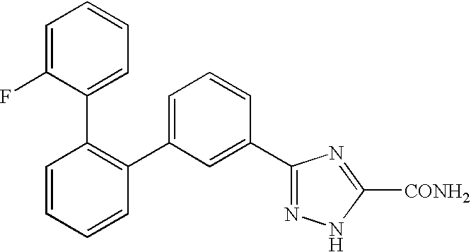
C1=CC=CC(C2=CC=CC(C3=NNC([CONH2])=N3)=C2)=C1C1=CC=CC=C1F
